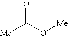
[Me]C(O[Me])=O
